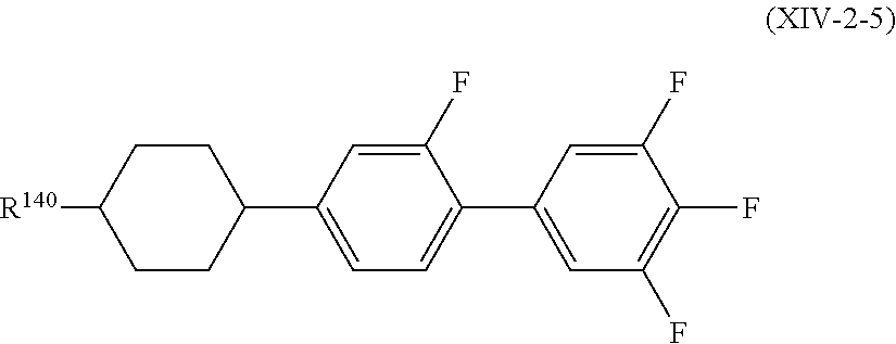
FC1=C(F)C=C(C2=CC=C(C3CCC([R140])CC3)C=C2F)C=C1F
